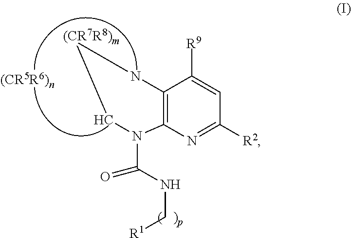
N1(C(NC[R1])=O)C[(CR7R8)m]NC2=C1N=C([R2])C=C2[R9]
